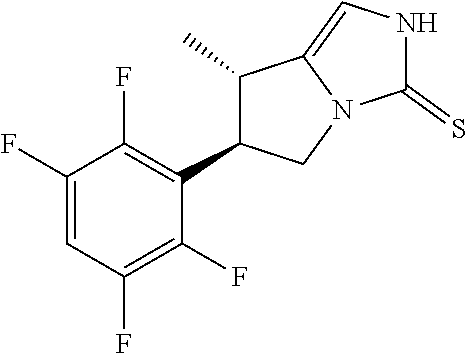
C1(F)=CC(F)=C(F)C(C2C(C)C3=CNC(=S)N3C2)=C1F
